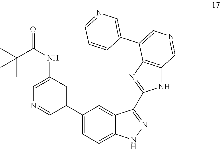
C1(C2=CC=C3C(=C2)C(C2=NC4=C(N2)C=NC=C4C2=CN=CC=C2)=NN3)=CC(NC(C(C)(C)C)=O)=CN=C1
